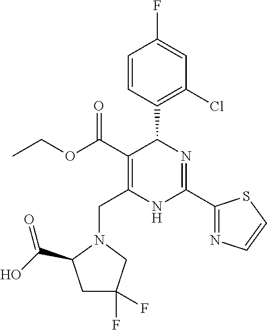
C1=CC(C2C(C(=O)OCC)=C(CN3C(C(O)=O)CC(F)(F)C3)NC(C3=NC=CS3)=N2)=C(Cl)C=C1F
